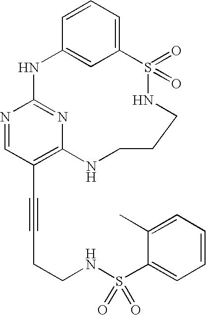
C1=CC=C2C=C1NC1=NC(=C(C#CCCNS(C3=CC=CC=C3C)(=O)=O)C=N1)NCCCNS2(=O)=O
